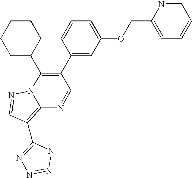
C12=C(C3=NN=NN3)C=NN1C(C1CCCCC1)=C(C1=CC(OCC3=CC=CC=N3)=CC=C1)C=N2
